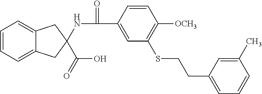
C1=CC=C2C(=C1)CC(C(O)=O)(NC(=O)C1=CC(SCCC3=CC=CC(C)=C3)=C([OCH3])C=C1)C2
